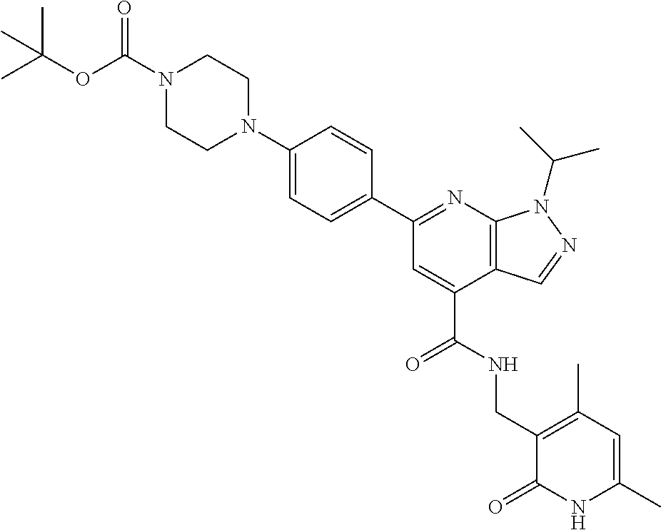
C1=C(N2CCN(C(OC(C)(C)C)=O)CC2)C=CC(C2=NC3=C(C(C(=O)NCC4=C(C)C=C(C)NC4=O)=C2)C=NN3C(C)C)=C1
